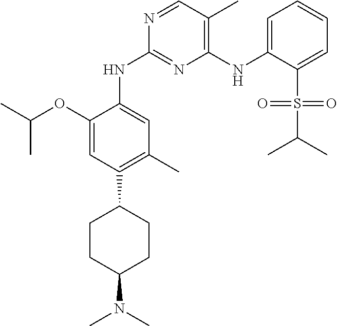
C1(OC(C)C)=CC(C2CCC(N(C)C)CC2)=C(C)C=C1NC1=NC(NC2=CC=CC=C2S(=O)(=O)C(C)C)=C(C)C=N1
